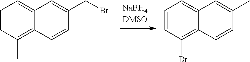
C1=C2C=C(CBr)C=CC2=C(C)C=C1.C1=C2C=C(C)C=CC2=C(Br)C=C1
